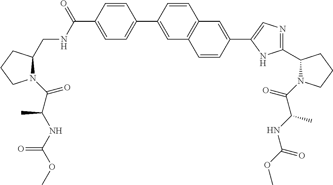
C1CCN(C(C(C)NC(OC)=O)=O)C1CNC(C1=CC=C(C2=CC3=C(C=C2)C=C(C2=CN=C(C4CCCN4C(=O)C(NC(OC)=O)C)N2)C=C3)C=C1)=O
